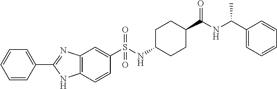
C1(S(NC2CCC(C(=O)NC(C3=CC=CC=C3)C)CC2)(=O)=O)=CC2=C(C=C1)NC(C1=CC=CC=C1)=N2
